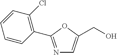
N1=C(C2=C(Cl)C=CC=C2)OC(CO)=C1
